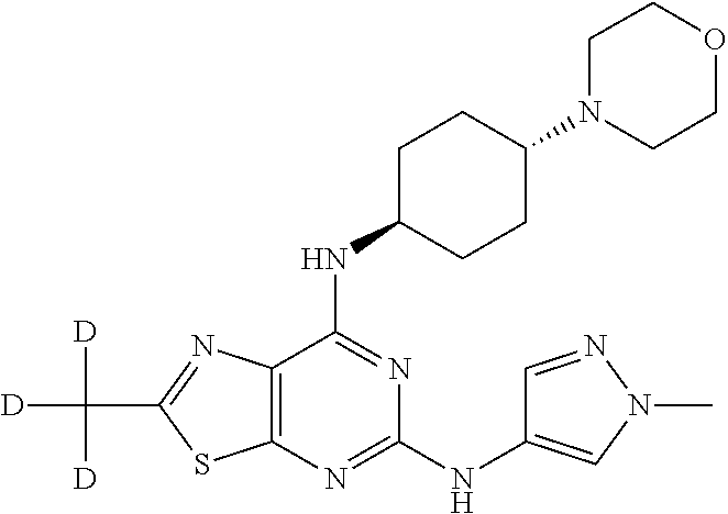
C1(NC2=CN(C)N=C2)=NC2=C(C(NC3CCC(N4CCOCC4)CC3)=N1)N=C(C([D])([D])[D])S2
